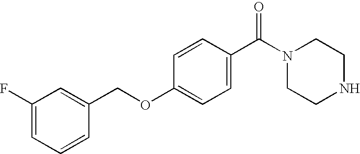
C1=C(C(N2CCNCC2)=O)C=CC(OCC2=CC(F)=CC=C2)=C1
